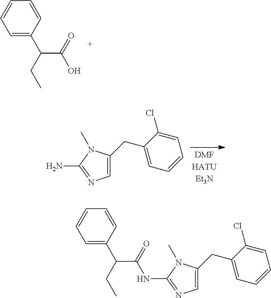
C1=C(CC2=CC=CC=C2Cl)N(C)C(N)=N1.C1=C(C(CC)C(=O)O)C=CC=C1.C1=C(C(CC)C(=O)NC2=NC=C(CC3=CC=CC=C3Cl)N2C)C=CC=C1
